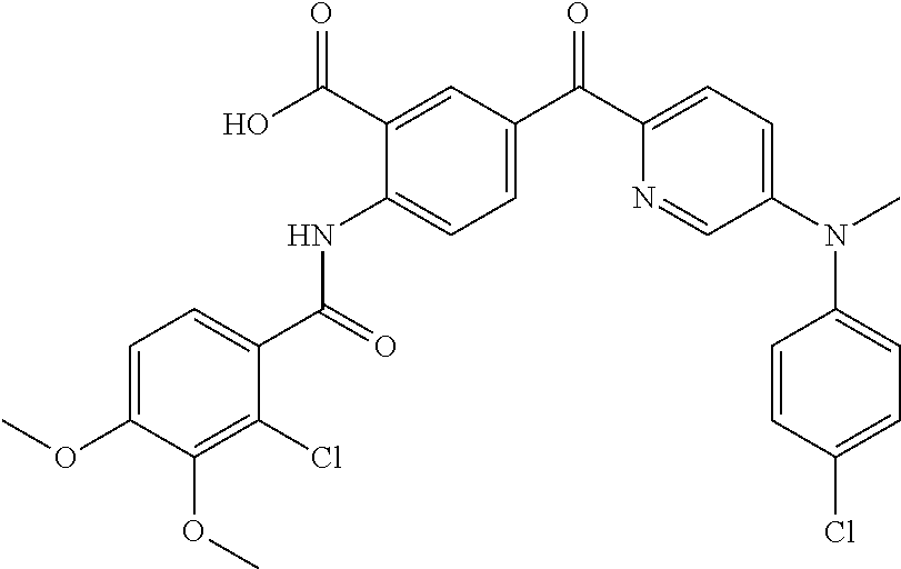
C1=C(OC)C(OC)=C(Cl)C(C(=O)NC2=CC=C(C(C3=CC=C(N(C)C4=CC=C(Cl)C=C4)C=N3)=O)C=C2C(O)=O)=C1
